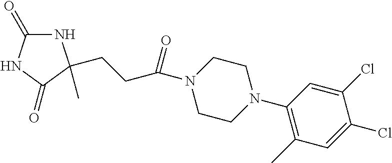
N1C(=O)NC(=O)C1(C)CCC(N1CCN(C2=C(C)C=C(Cl)C(Cl)=C2)CC1)=O
